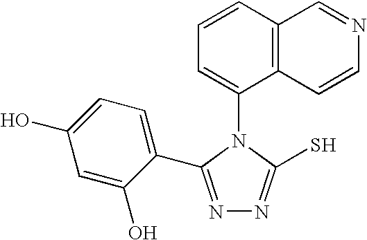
N1=C(C2=CC=C(O)C=C2O)N(C2=CC=CC3=C2C=CN=C3)C(S)=N1
